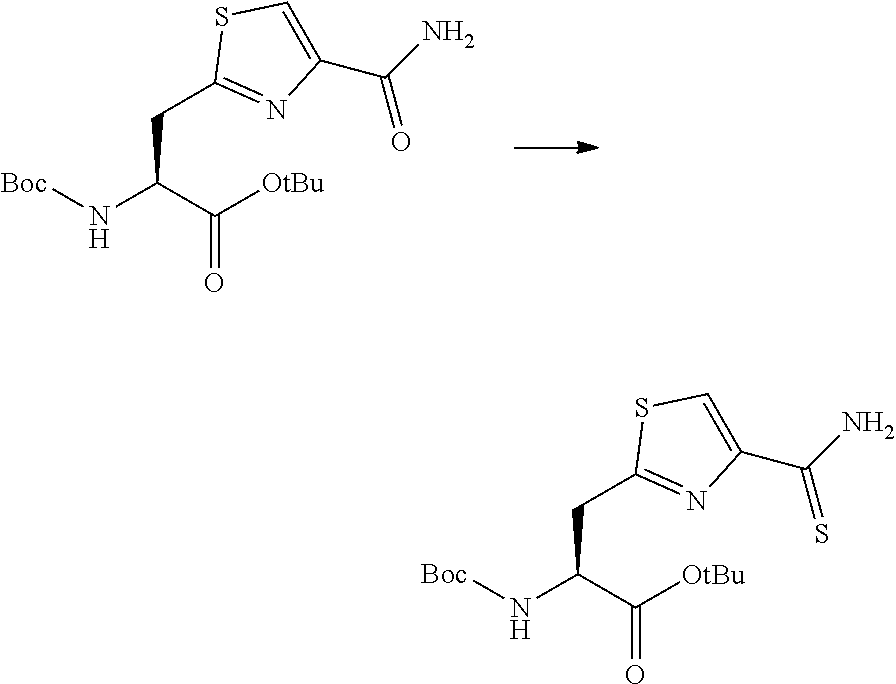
[Boc]NC(C([OtBu])=O)CC1=NC(C(N)=O)=CS1.[Boc]NC(C([OtBu])=O)CC1=NC(C(N)=S)=CS1
